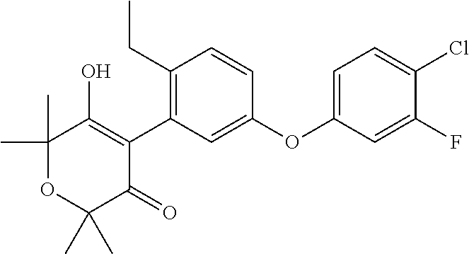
C1(C)(C)OC(C)(C)C(=O)C(C2=C(CC)C=CC(OC3=CC=C(Cl)C(F)=C3)=C2)=C1O
